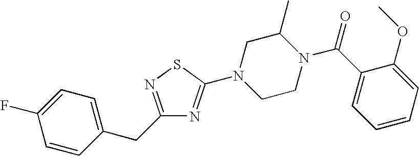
C1=CC(CC2=NSC(N3CCN(C(C4=CC=CC=C4OC)=O)C(C)C3)=N2)=CC=C1F
